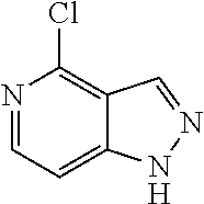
N1=CC=C2C(=C1Cl)C=NN2
